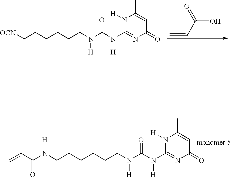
C(N(C1=NC(=O)C=C(C)N1[H])[H])(N(CCCCCCN(C(C=C)=O)[H])[H])=O.N1([H])C(N(C(N(CCCCCC[OCN])[H])=O)[H])=NC(=O)C=C1C.C(O)(=O)C=C
